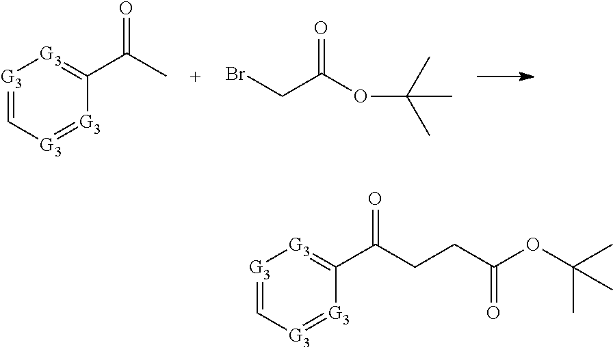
[G3]1=C[G3]=[G3]C(C(C)=O)=[G3]1.O=C(OC(C)(C)C)CBr.[G3]1=C[G3]=[G3]C(C(CCC(OC(C)(C)C)=O)=O)=[G3]1
